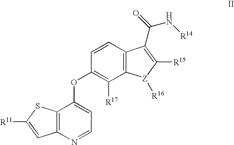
C12=C(N=CC=C1OC1=C([R17])C3=C(C=C1)C(C(=O)N[R14])=C([R15])[Z]3[R16])C=C([R11])S2
